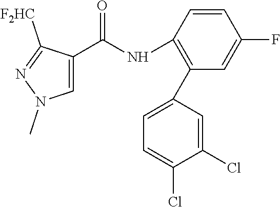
O=C(NC1=C(C2=CC=C(Cl)C(Cl)=C2)C=C(F)C=C1)C1=CN(C)N=C1[F2HC]
